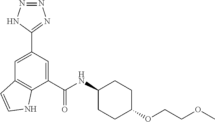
N1=NNC(C2=CC3=C(C(C(NC4CCC(OCCOC)CC4)=O)=C2)NC=C3)=N1
